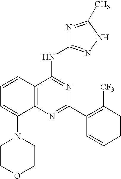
C12=C(N=C(C3=C([CF3])C=CC=C3)N=C1NC1=NNC(C)=N1)C(N1CCOCC1)=CC=C2
